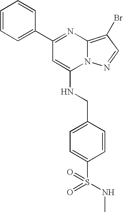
C1(C2=NC3=C(Br)C=NN3C(NCC3=CC=C(S(=O)(NC)=O)C=C3)=C2)=CC=CC=C1
